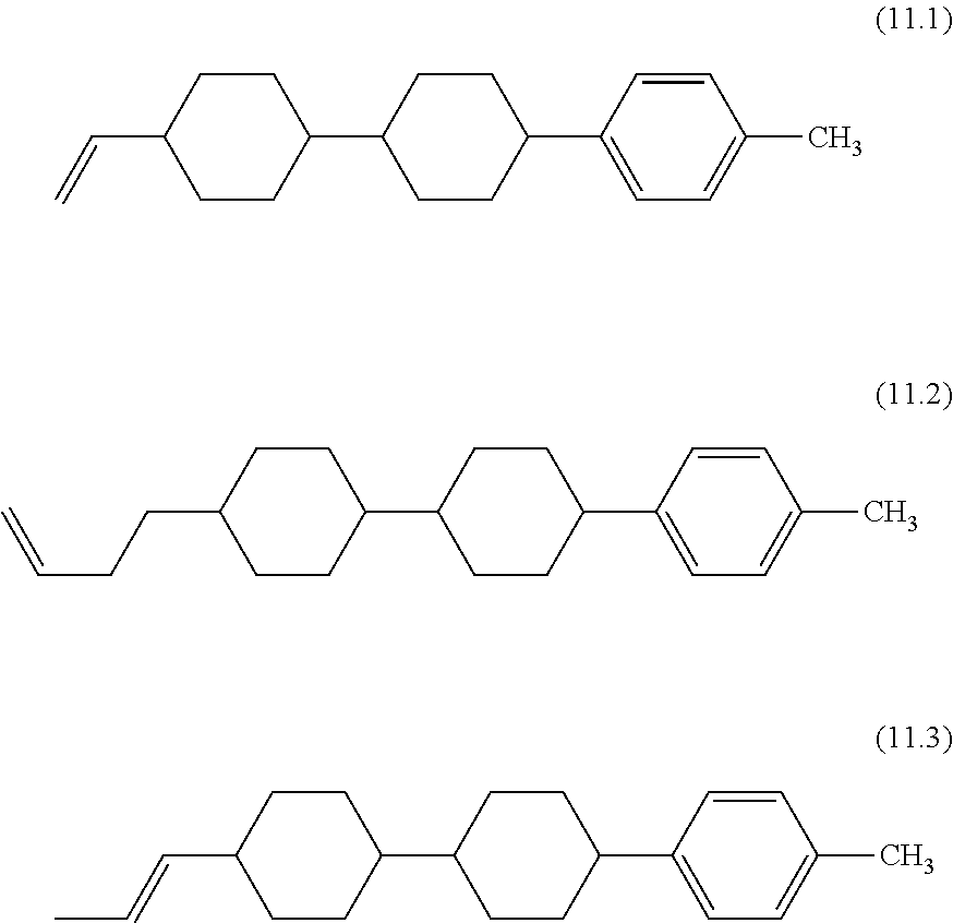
C1CC(C=C)CCC1C1CCC(C2=CC=C(C)C=C2)CC1.C1CC(CCC=C)CCC1C1CCC(C2=CC=C(C)C=C2)CC1.C1CC(C=CC)CCC1C1CCC(C2=CC=C(C)C=C2)CC1
